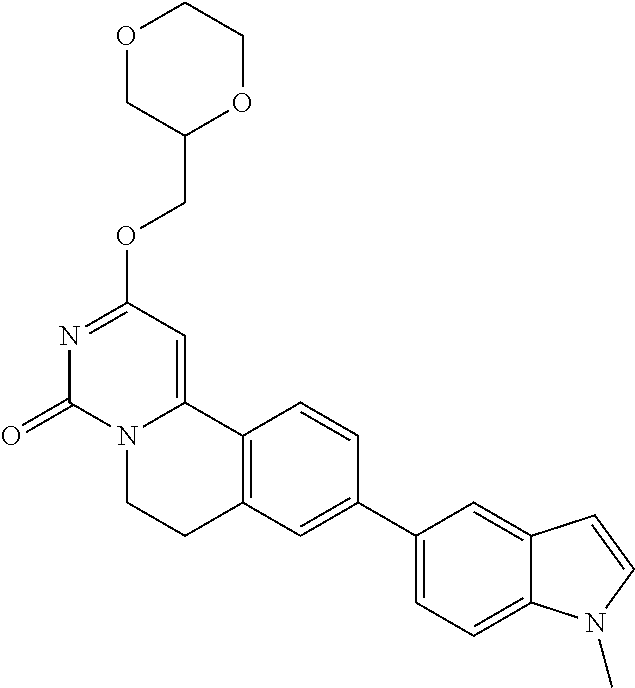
O1CC(COC2=NC(=O)N3C(=C2)C2=C(CC3)C=C(C3=CC=C4C(=C3)C=CN4C)C=C2)OCC1
